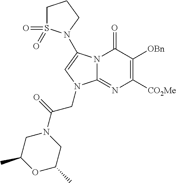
N12C(=NC([CO2Me])=C([OBn])C1=O)N(CC(=O)N1CC(C)OC(C)C1)C=C2N1S(=O)(=O)CCC1
